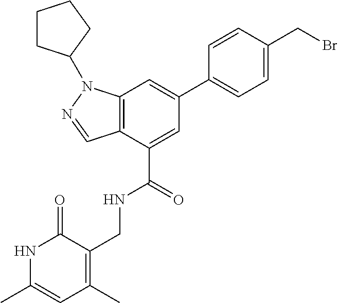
C12=C(C(C(=O)NCC3=C(C)C=C(C)NC3=O)=CC(C3=CC=C(CBr)C=C3)=C1)C=NN2C1CCCC1
